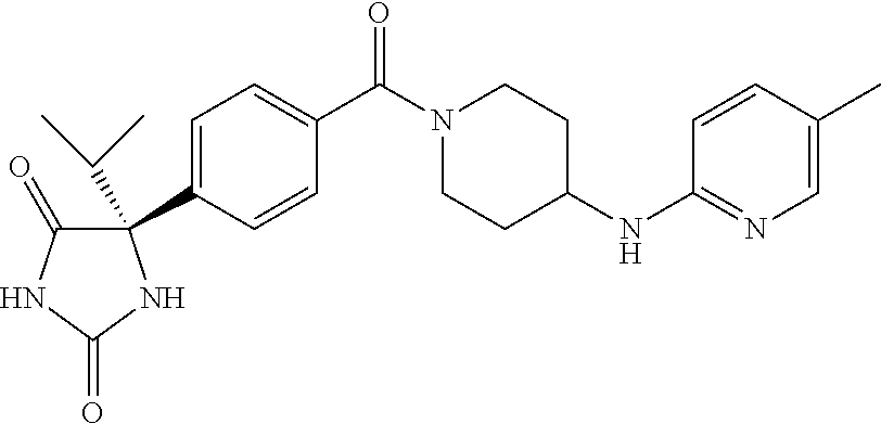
C1=C(C2(C(C)C)C(=O)NC(=O)N2)C=CC(C(N2CCC(NC3=NC=C(C)C=C3)CC2)=O)=C1
